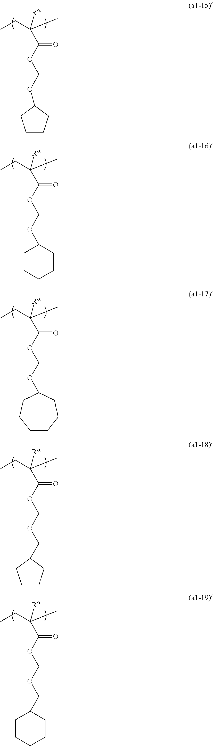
CCC(C)([Ra])C(OCOC1CCCC1)=O.CCC(C)([Ra])C(OCOC1CCCCC1)=O.CCC(C)([Ra])C(OCOC1CCCCCC1)=O.CCC(C)([Ra])C(OCOCC1CCCC1)=O.CCC(C)([Ra])C(OCOCC1CCCCC1)=O
